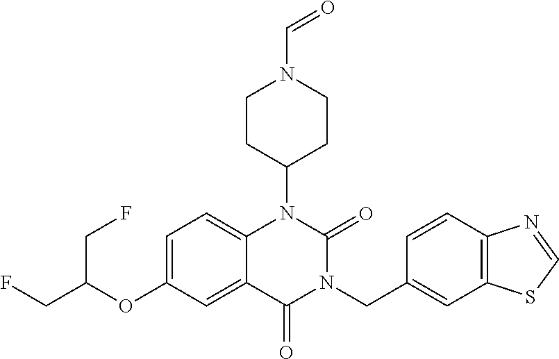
C1=C(OC(CF)CF)C=C2C(=C1)N(C1CCN(C=O)CC1)C(=O)N(CC1=CC3=C(C=C1)N=CS3)C2=O
